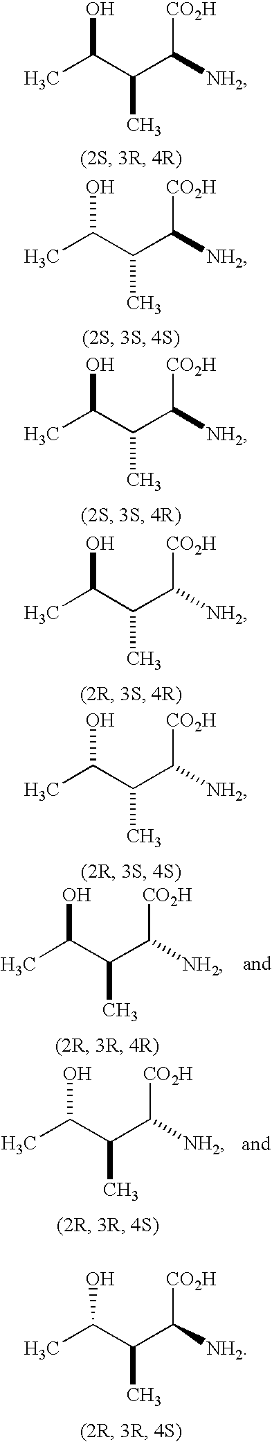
CC(C(C([NH2])[CO2H])C)O.CC(C(C([NH2])[CO2H])C)O.CC(C(C([NH2])[CO2H])C)O.CC(C(C([NH2])[CO2H])C)O.CC(C(C([NH2])[CO2H])C)O.CC(C(C([NH2])[CO2H])C)O.CC(C(C([NH2])[CO2H])C)O.CC(C(C([NH2])[CO2H])C)O
